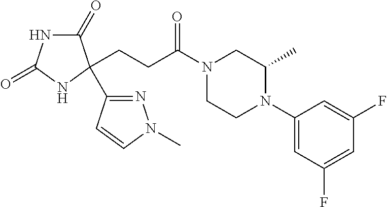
C1(=O)NC(=O)NC1(CCC(N1CCN(C2=CC(F)=CC(F)=C2)C(C)C1)=O)C1=NN(C)C=C1
